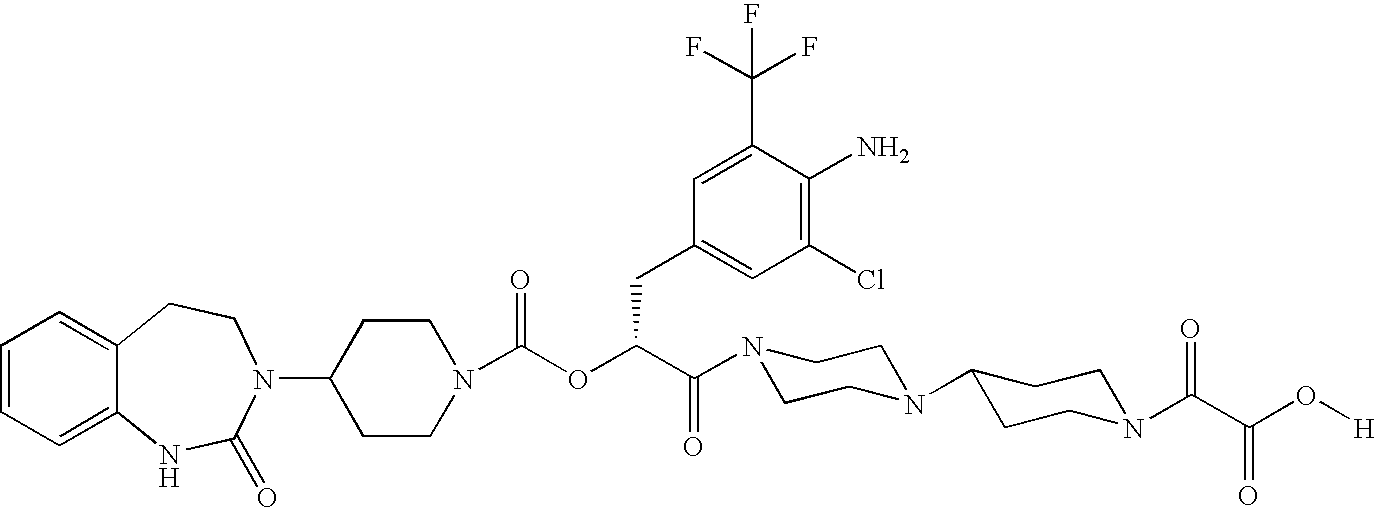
C1=CC=C2C(=C1)CCN(C1CCN(C(OC(C(N3CCN(C4CCN(C(C(O[H])=O)=O)CC4)CC3)=O)CC3=CC(Cl)=C(N)C(C(F)(F)F)=C3)=O)CC1)C(=O)N2
